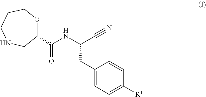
C(NC(C#N)CC1=CC=C([R1])C=C1)(=O)C1OCCCNC1
